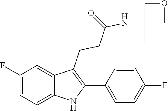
N(C(CCC1=C(C2=CC=C(F)C=C2)NC2=CC=C(F)C=C12)=O)C1(C)COC1
